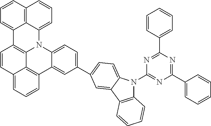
C1=CC2=CC=CC3=C2C2=C1C1=CC=CC4=C1C(=CC=C4)N2C1=CC=C(C2=CC=C4N(C5=NC(C6=CC=CC=C6)=NC(C6=CC=CC=C6)=N5)C5=C(C4=C2)C=CC=C5)C=C13
